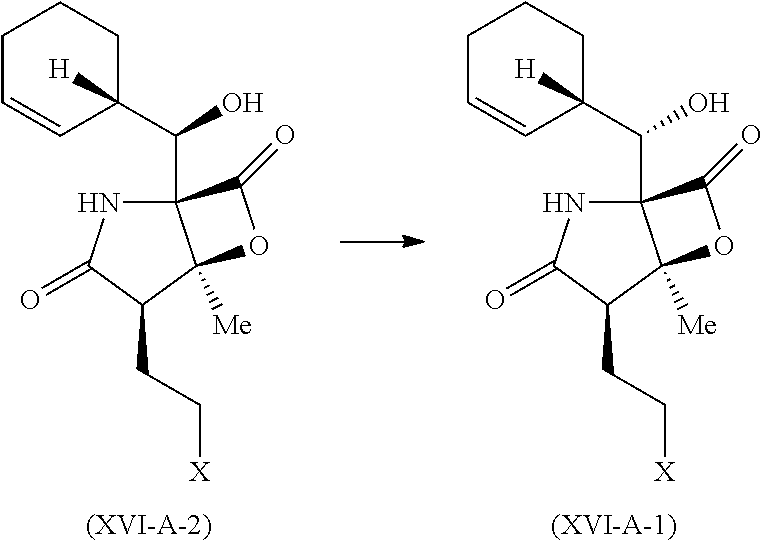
C(O)(C12NC(=O)C(CC[X])C1([Me])OC2=O)C1([H])C=CCCC1.C(O)(C12NC(=O)C(CC[X])C1([Me])OC2=O)C1([H])C=CCCC1
